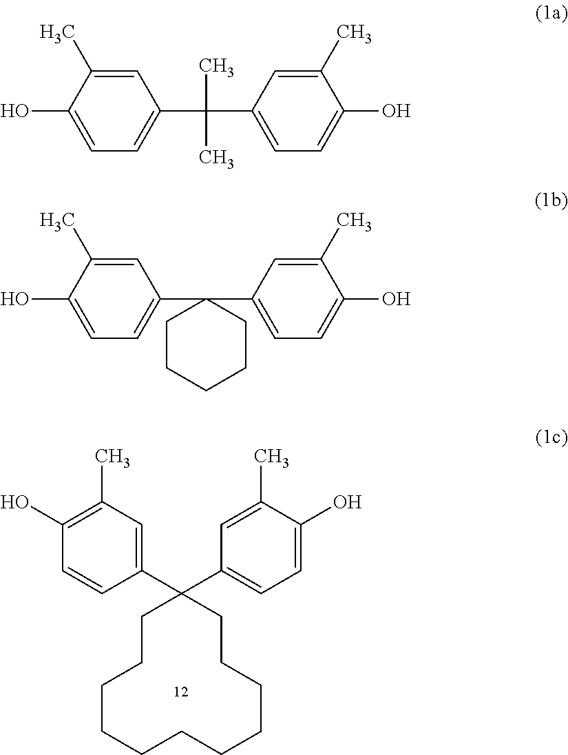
C1(C)=C(O)C=CC(C2(C3=CC=C(O)C(C)=C3)CCCCCCCCCCC2)=C1.C1=C(C)C(O)=CC=C1C(C1=CC=C(O)C(C)=C1)(C)C.C1=C(C)C(O)=CC=C1C1(C2=CC=C(O)C(C)=C2)CCCCC1
